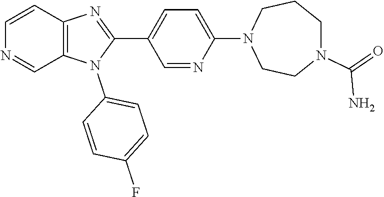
C1=CC2=C(C=N1)N(C1=CC=C(F)C=C1)C(C1=CC=C(N3CCN(C(=O)N)CCC3)N=C1)=N2
